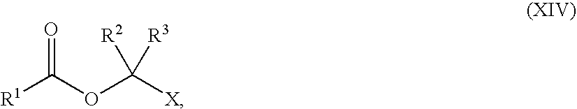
[X]C(OC([R1])=O)([R3])[R2]
